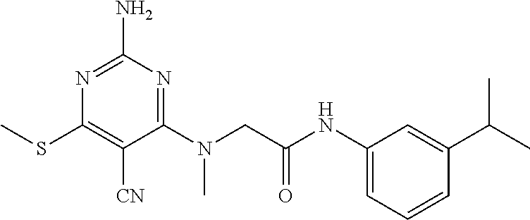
C1(N(CC(NC2=CC=CC(C(C)C)=C2)=O)C)=NC(N)=NC(SC)=C1[CN]
